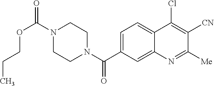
N1(C(OCCC)=O)CCN(C(=O)C2=CC=C3C(=C2)N=C([Me])C([CN])=C3Cl)CC1
